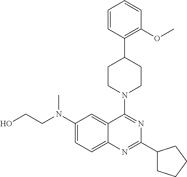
C1(N(CCO)C)=CC=C2C(=C1)C(N1CCC(C3=C(OC)C=CC=C3)CC1)=NC(C1CCCC1)=N2
